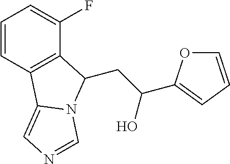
C(C(O)C1=CC=CO1)C1C2=C(C=CC=C2F)C2=CN=CN21
